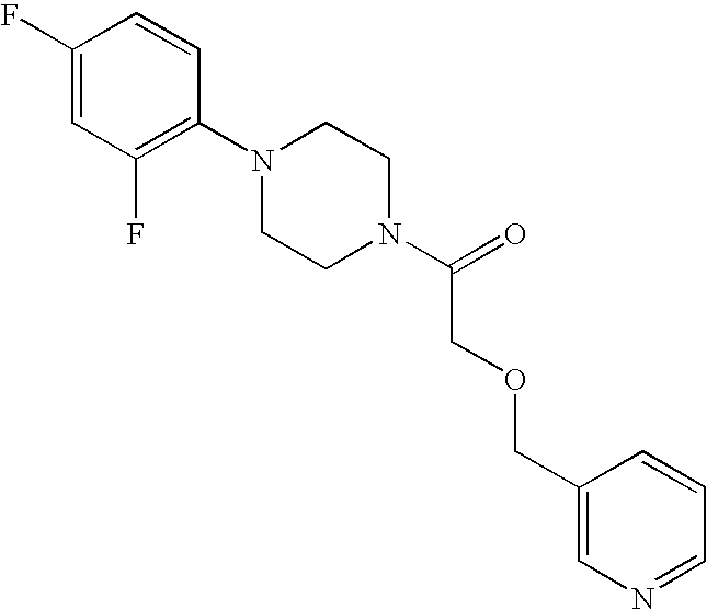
C1(F)=CC(F)=C(N2CCN(C(=O)COCC3=CN=CC=C3)CC2)C=C1
